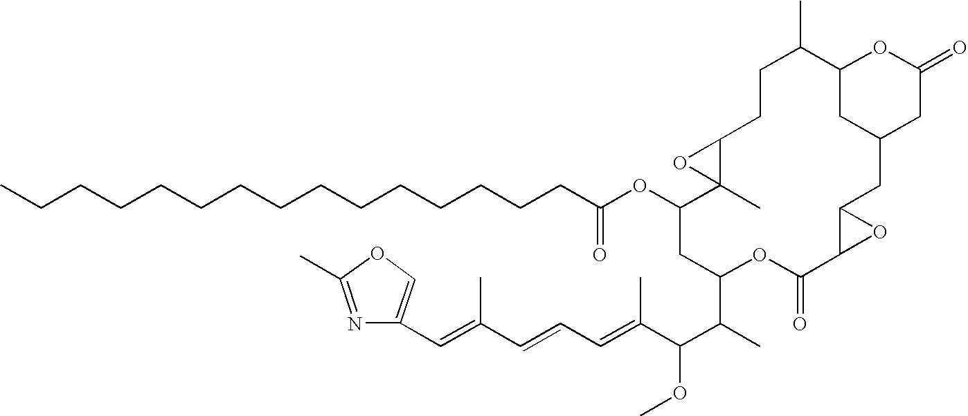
C(CCCCCCCCCCCCCC(OC1CC(C(C)C(C(=CC=CC(=CC2=COC(C)=N2)C)C)OC)OC(=O)C2C(O2)CC2CC(=O)OC(C2)C(C)CCC2OC12C)=O)C
